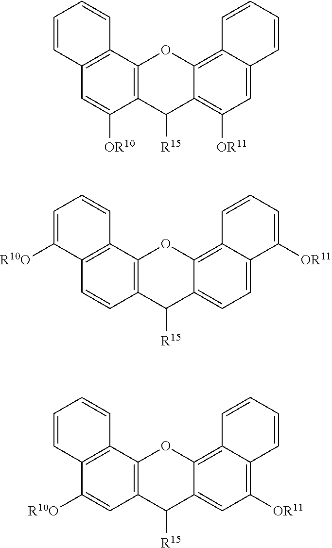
C1=C2C(=C3C(=C1[OR11])C([R15])C1=C(O3)C3=C(C=C1[OR10])C=CC=C3)C=CC=C2.C1=C2C(=C3C(=C1)C([R15])C1=C(O3)C3=C(C=C1)C([R10O])=CC=C3)C=CC=C2[OR11].C1([OR11])=C2C(=C3C(=C1)C([R15])C1=C(O3)C3=C(C([R10O])=C1)C=CC=C3)C=CC=C2
